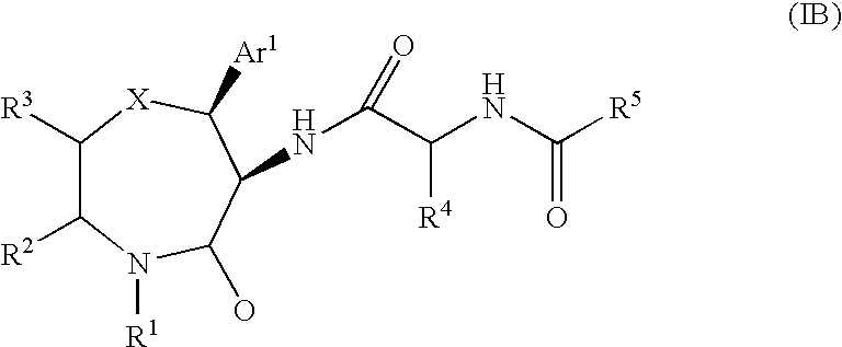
C1([R3])C([R2])N([R1])C(O)C(NC(C(NC([R5])=O)[R4])=O)C([Ar1])[X]1
